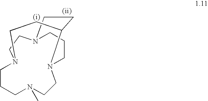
N12CCCN3CCN(C)CCCN(CC1)CCC3CC2
